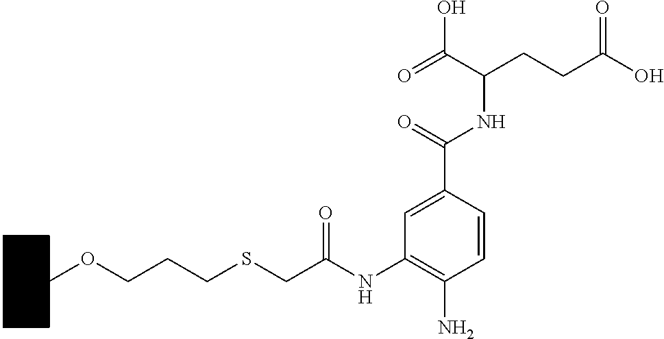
O=C(NC(C(=O)O)CCC(O)=O)C1=CC(NC(CSCCCOC2CCCCC2)=O)=C(N)C=C1
